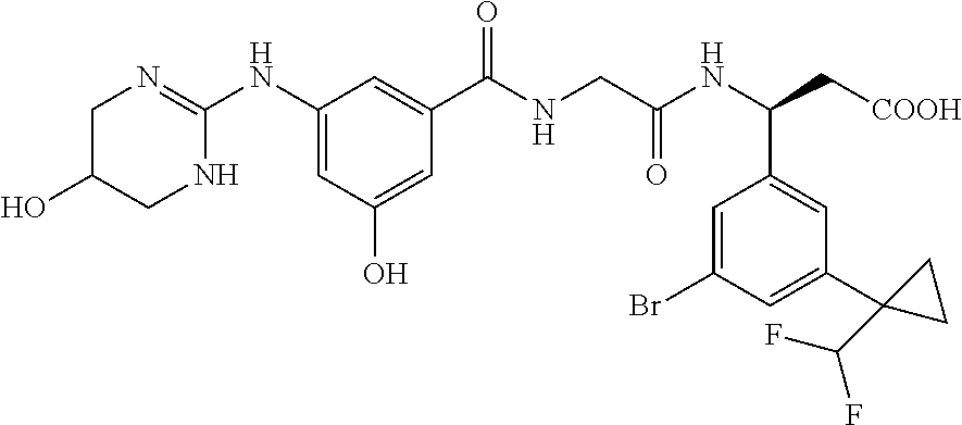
C1(NC2=NCC(O)CN2)=CC(O)=CC(C(NCC(NC(C[COOH])C2=CC(C3(C(F)F)CC3)=CC(Br)=C2)=O)=O)=C1
